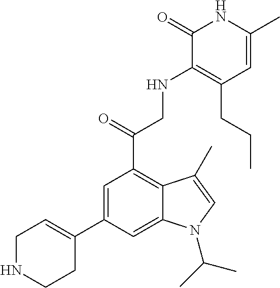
C1(C2=CC(C(CNC3=C(CCC)C=C(C)NC3=O)=O)=C3C(=C2)N(C(C)C)C=C3C)=CCNCC1
